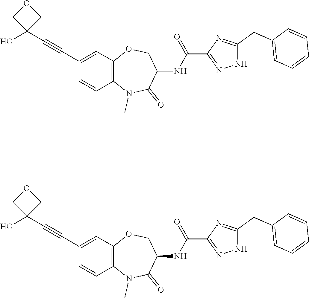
N1C(CC2=CC=CC=C2)=NC(C(NC2C(=O)N(C)C3=C(C=C(C#CC4(O)COC4)C=C3)OC2)=O)=N1.N1C(CC2=CC=CC=C2)=NC(C(NC2C(=O)N(C)C3=C(C=C(C#CC4(O)COC4)C=C3)OC2)=O)=N1
